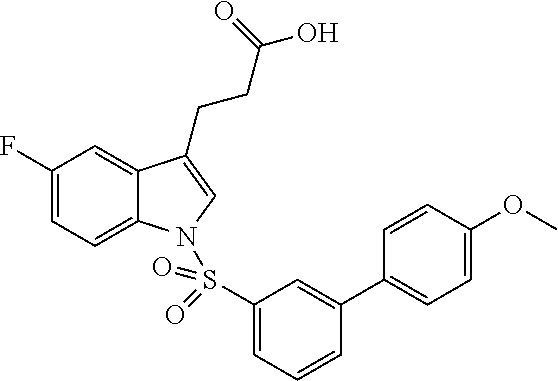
C1(F)=CC=C2C(=C1)C(CCC(O)=O)=CN2S(C1=CC=CC(C2=CC=C(OC)C=C2)=C1)(=O)=O
